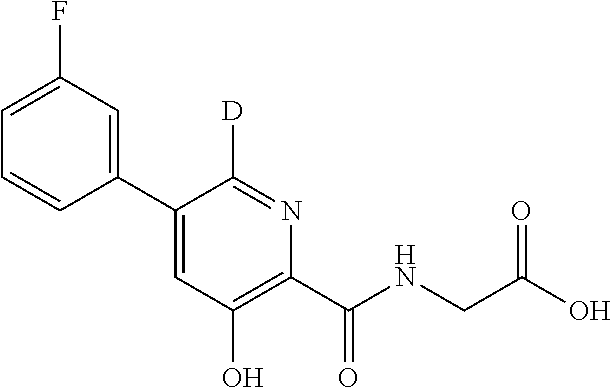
C1(C2=CC(O)=C(C(NCC(O)=O)=O)N=C2[D])=CC(F)=CC=C1
